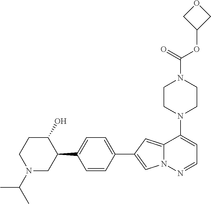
N1(C2=CC=NN3C2=CC(C2=CC=C(C4C(O)CCN(C(C)C)C4)C=C2)=C3)CCN(C(OC2COC2)=O)CC1
